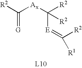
C(=[G])([Ax]C([E]=C([R1])[R2])([R2])[R2])[R2]
